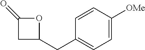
C1(CC2CC(=O)O2)=CC=C([OMe])C=C1
